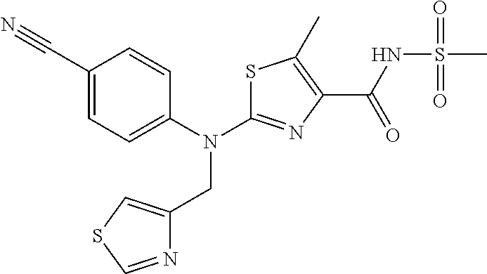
S1C(N(C2=CC=C(C#N)C=C2)CC2=CSC=N2)=NC(C(NS(C)(=O)=O)=O)=C1C
